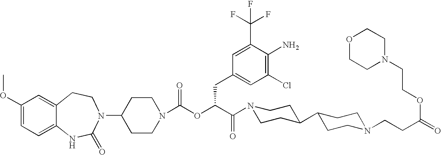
C1(OC)=CC=C2C(=C1)CCN(C1CCN(C(OC(C(N3CCC(C4CCN(CCC(=O)OCCN5CCOCC5)CC4)CC3)=O)CC3=CC(Cl)=C(N)C(C(F)(F)F)=C3)=O)CC1)C(=O)N2
